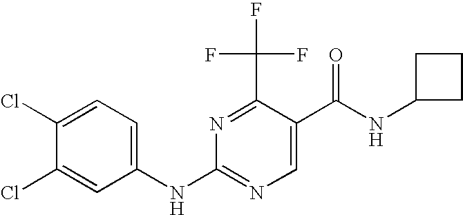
C1(Cl)=CC=C(NC2=NC=C(C(NC3CCC3)=O)C(C(F)(F)F)=N2)C=C1Cl
